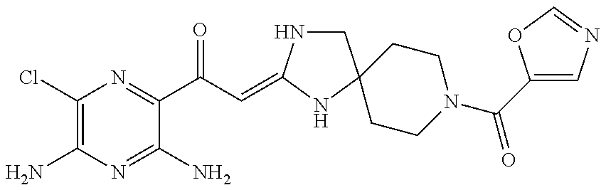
C1(Cl)=C(N)N=C(N)C(C(C=C2NCC3(N2)CCN(C(C2=CN=CO2)=O)CC3)=O)=N1
